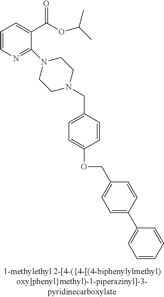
C1=CN=C(N2CCN(CC3=CC=C(OCC4=CC=C(C5=CC=CC=C5)C=C4)C=C3)CC2)C(C(OC(C)C)=O)=C1
